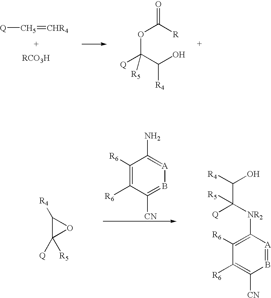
C1([R6])=C([R6])C([CN])=B[A]=C1N.C1([R4])C([Q])([R5])O1.C(C(O)[R4])([Q])([R5])[NR2]C1=C([R6])C([R6])=C([CN])B=[A]1.[CH5]([Q])=[CHR4].O(C(C(O)[R4])([Q])[R5])C([R])=O
